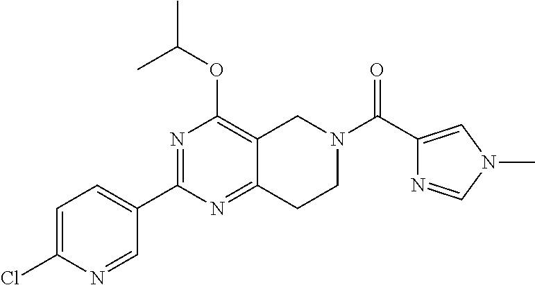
C1=C(Cl)N=CC(C2=NC(OC(C)C)=C3C(=N2)CCN(C(C2=CN(C)C=N2)=O)C3)=C1
